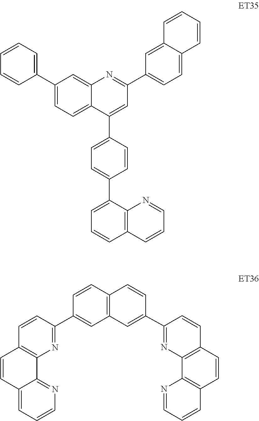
C1=C(C2=NC3=C(C=C2)C=CC2=CC=CN=C32)C=CC2=C1C=C(C1=NC3=C(C=C1)C=CC1=C3N=CC=C1)C=C2.C1=CC(C2=CC(C3=CC=C4C(=C3)C=CC=C4)=NC3=CC(C4=CC=CC=C4)=CC=C23)=CC=C1C1=CC=CC2=C1N=CC=C2
